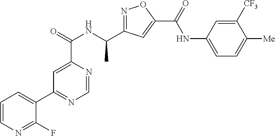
C1=NC(C(=O)NC(C2=NOC(C(=O)NC3=CC=C([Me])C([CF3])=C3)=C2)C)=CC(C2=CC=CN=C2F)=N1
